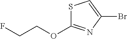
S1C(OCCF)=NC(Br)=C1
